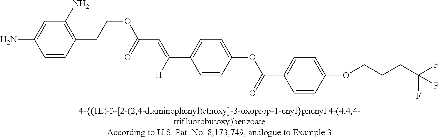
C1=C(N)C=CC(CCOC(=O)C=C([H])C2=CC=C(OC(=O)C3=CC=C(OCCCC(F)(F)F)C=C3)C=C2)=C1N
